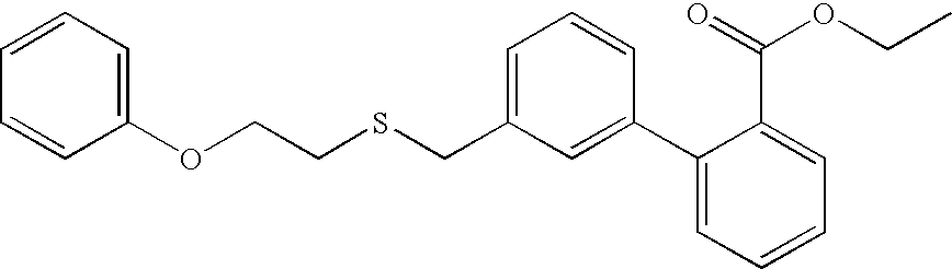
C1=C(CSCCOC2=CC=CC=C2)C=C(C2=CC=CC=C2C(OCC)=O)C=C1
